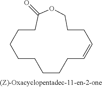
C1C(=O)OCCCC=CCCCCCCC1
